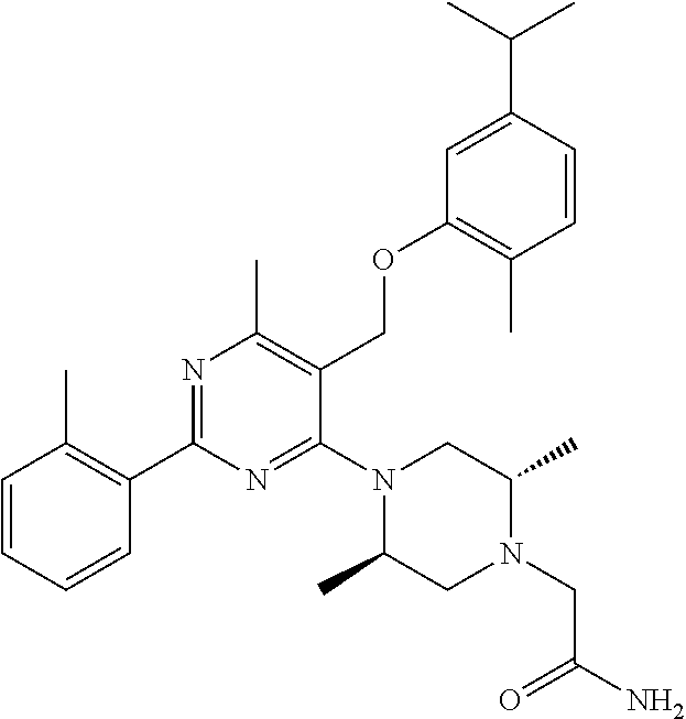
C1=CC=CC(C2=NC(C)=C(COC3=C(C)C=CC(C(C)C)=C3)C(N3C(C)CN(CC(N)=O)C(C)C3)=N2)=C1C
